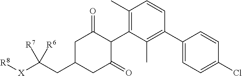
C1C(CC([X][R8])([R7])[R6])CC(=O)C(C2=C(C)C=CC(C3=CC=C(Cl)C=C3)=C2C)C1=O
